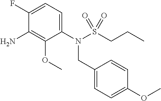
C1(N(S(CCC)(=O)=O)CC2=CC=C(OC)C=C2)=CC=C(F)C(N)=C1OC
